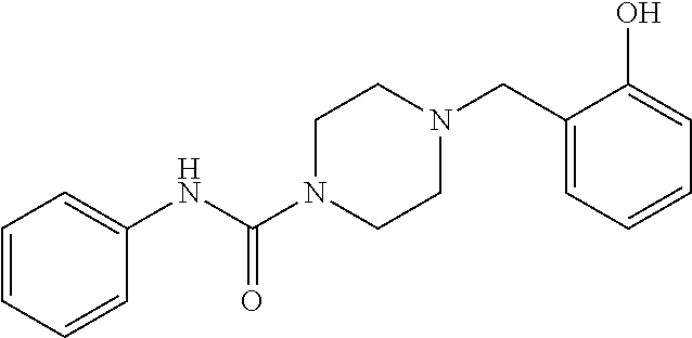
C1=CC=CC(NC(N2CCN(CC3=CC=CC=C3O)CC2)=O)=C1
